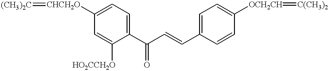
C1=C([HO2CCH2O])C(C(C=CC2=CC=C([OCH2CH]=[C(CH3)2])C=C2)=O)=CC=C1[CHCH2O]=[(CH3)2C]
